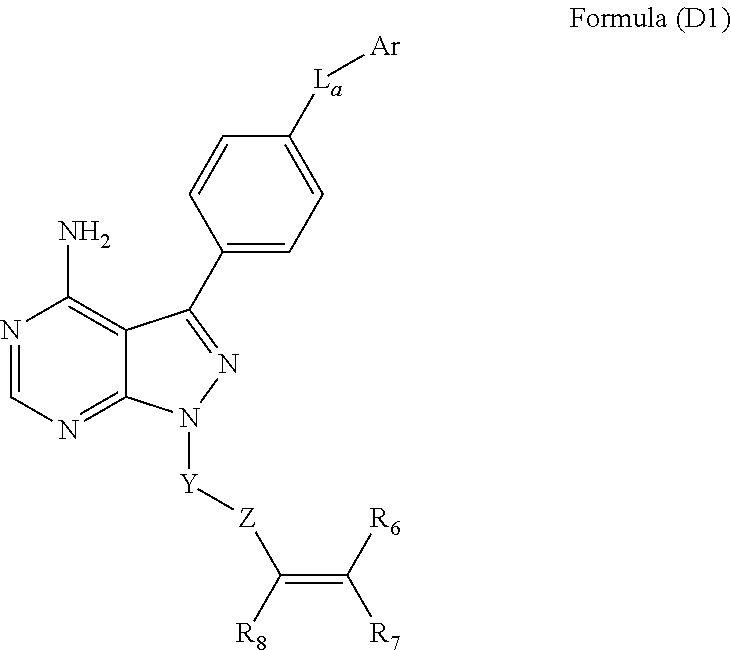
N1=CN=C2C(=C1N)C(C1=CC=C([La][Ar])C=C1)=NN2[Y][Z]C(=C([R7])[R6])[R8]
